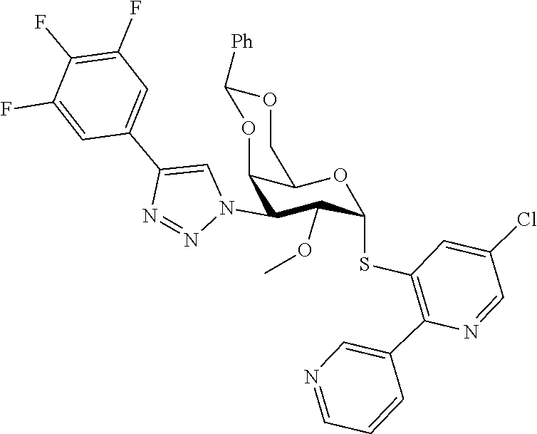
O(C1C(SC2=C(C3=CN=CC=C3)N=CC(Cl)=C2)OC2C(OC([Ph])OC2)C1N1C=C(C2=CC(F)=C(F)C(F)=C2)N=N1)C
